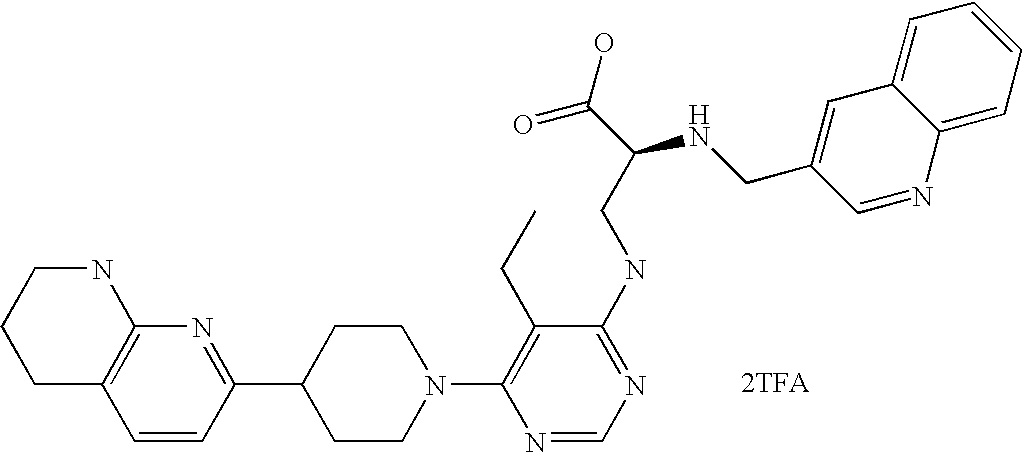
[2TFA].N1CCCC2=C1N=C(C1CCN(C3=C(CC)C(NCC(NCC4=CC5=CC=CC=C5N=C4)C(=O)O)=NC=N3)CC1)C=C2
